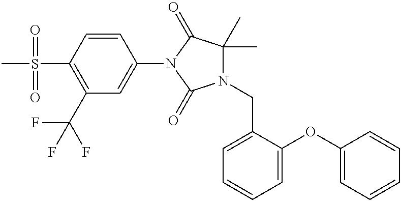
C1(S(C)(=O)=O)=C(C(F)(F)F)C=C(N2C(=O)N(CC3=CC=CC=C3OC3=CC=CC=C3)C(C)(C)C2=O)C=C1
